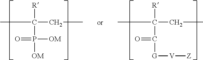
CC(CC)([R])C(=O)[G][V][Z].CC(CC)([R])P([OM])(=O)[OM]
